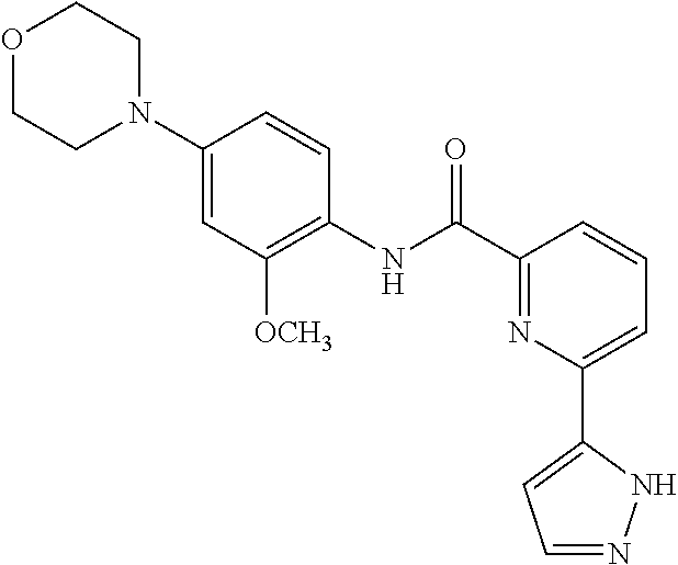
C1(N2CCOCC2)=CC([OCH3])=C(NC(C2=NC(C3=CC=NN3)=CC=C2)=O)C=C1
